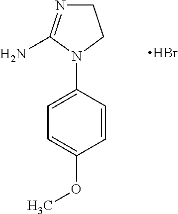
C1(N2CCN=C2N)=CC=C(OC)C=C1.Br
